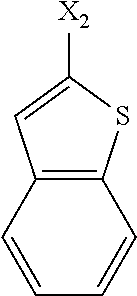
C12=C(SC([X2])=C1)C=CC=C2
